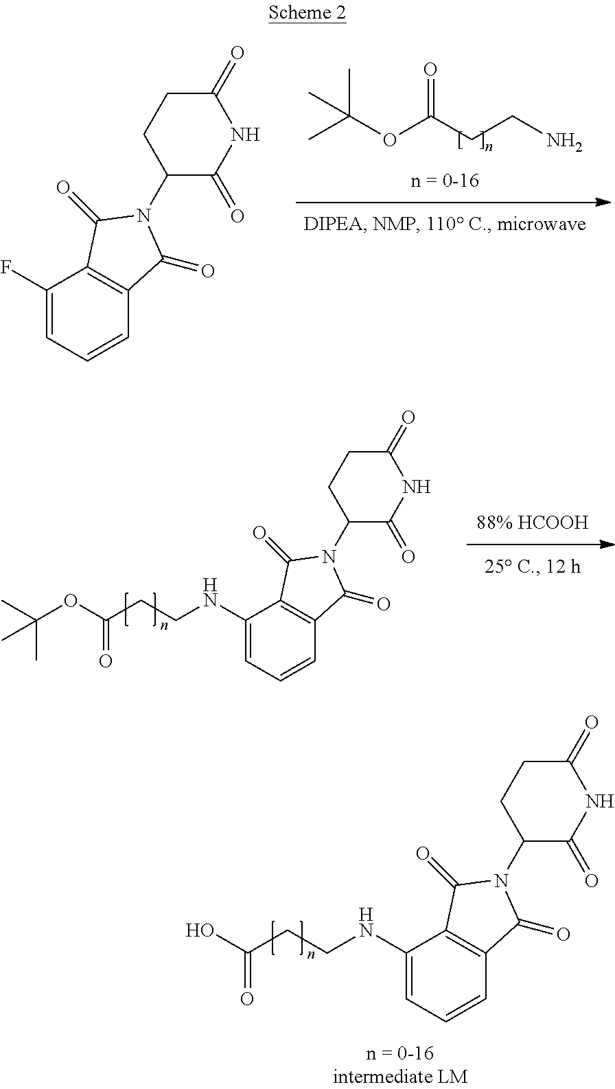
C1(NCCC(OC(C)(C)C)=O)=CC=CC2=C1C(=O)N(C1C(=O)NC(=O)CC1)C2=O.C1(NCCC(O)=O)=CC=CC2=C1C(=O)N(C1C(=O)NC(=O)CC1)C2=O.C1(F)=CC=CC2=C1C(=O)N(C1C(=O)NC(=O)CC1)C2=O.CC(OC(CCN)=O)(C)C
